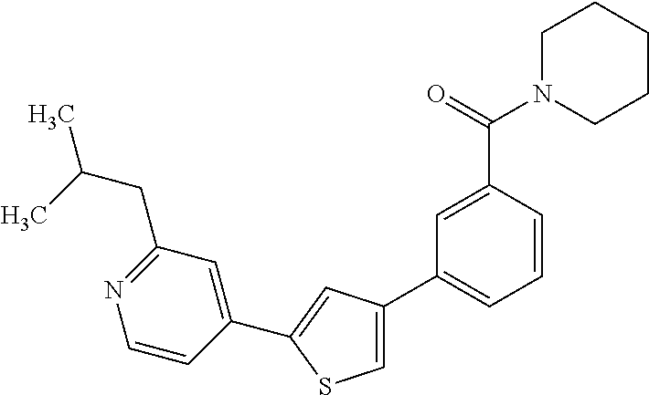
C1(C2=CC(C3=CC=CC(C(=O)N4CCCCC4)=C3)=CS2)=CC(CC(C)C)=NC=C1
